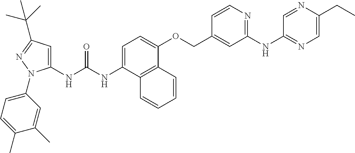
N(C(NC1=CC(C(C)(C)C)=NN1C1=CC=C(C)C(C)=C1)=O)C1=CC=C(OCC2=CC(NC3=NC=C(CC)N=C3)=NC=C2)C2=C1C=CC=C2
